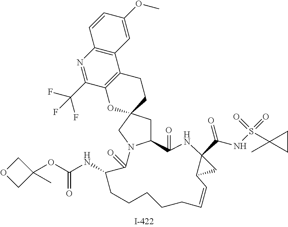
C1(=O)NC2(C(NS(=O)(=O)C3(C)CC3)=O)C(C2)C=CCCCCCC(NC(OC2(C)COC2)=O)C(=O)N2C1CC1(CCC3=C(O1)C(C(F)(F)F)=NC1=C3C=C(OC)C=C1)C2
